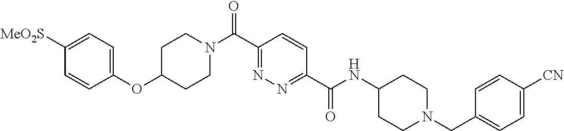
C1CN(C(C2=NN=C(C(=O)NC3CCN(CC4=CC=C([CN])C=C4)CC3)C=C2)=O)CCC1OC1=CC=C([MeO2S])C=C1
